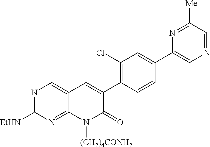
N1=C([EtHN])N=C2C(=C1)C=C(C1=C(Cl)C=C(C3=CN=CC([Me])=N3)C=C1)C(=O)N2[(CH2)4CONH2]
